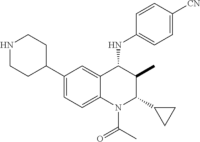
C1(C2CCNCC2)=CC=C2C(=C1)C(NC1=CC=C([CN])C=C1)C(C)C(C1CC1)N2C(C)=O
